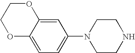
C1=C2C(=CC=C1N1CCNCC1)OCCO2
